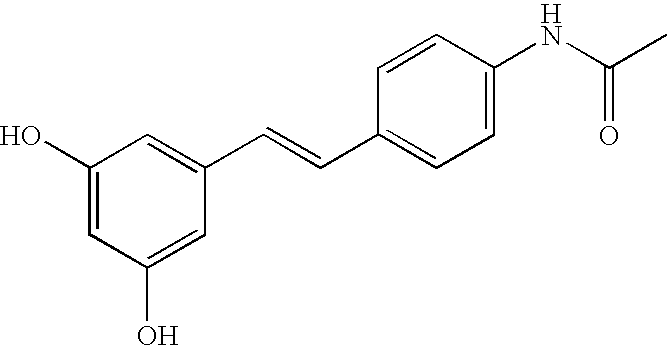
C1(O)=CC(O)=CC(C=CC2=CC=C(NC(C)=O)C=C2)=C1
